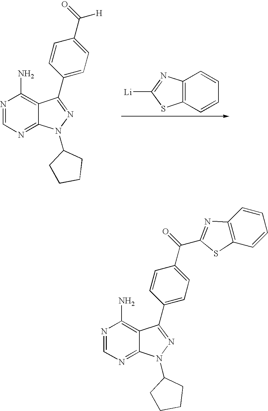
C1(C(=O)[H])=CC=C(C2=NN(C3CCCC3)C3=NC=NC(N)=C32)C=C1.C12=C(C=CC=C1)SC([Li])=N2.C1(C(=O)C2=NC3=C(S2)C=CC=C3)=CC=C(C2=NN(C3CCCC3)C3=NC=NC(N)=C32)C=C1
